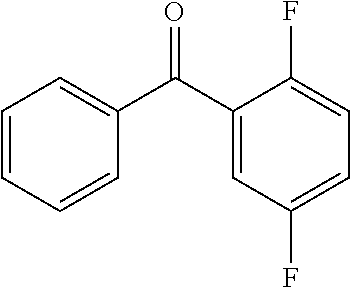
C1=CC=CC(C(C2=CC(F)=CC=C2F)=O)=C1
